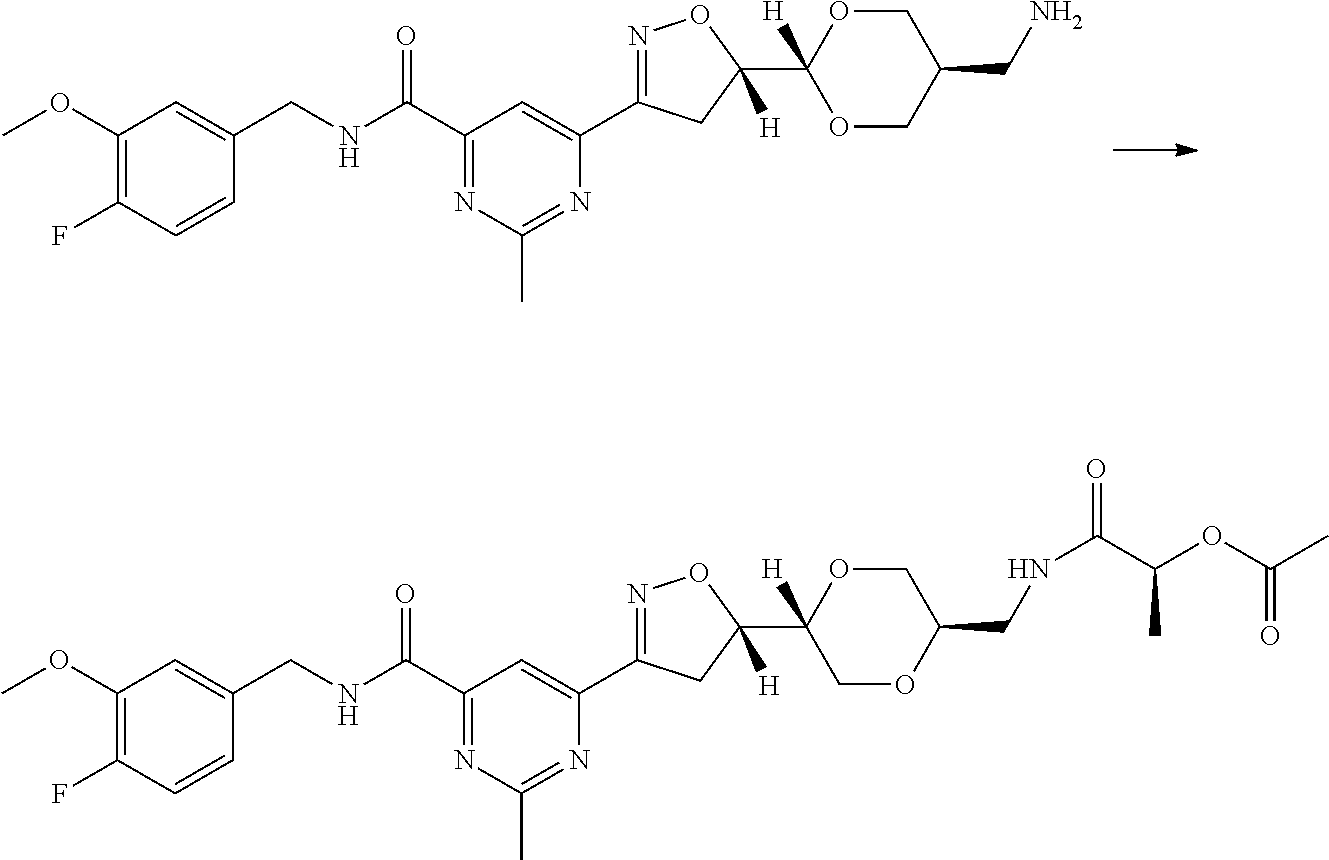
C1(OC)=C(F)C=CC(CNC(C2=NC(C)=NC(C3=NOC(C4([H])COC(CNC(C(OC(=O)C)C)=O)CO4)([H])C3)=C2)=O)=C1.C1(OC)=C(F)C=CC(CNC(C2=NC(C)=NC(C3=NOC(C4([H])OCC(CN)CO4)([H])C3)=C2)=O)=C1
